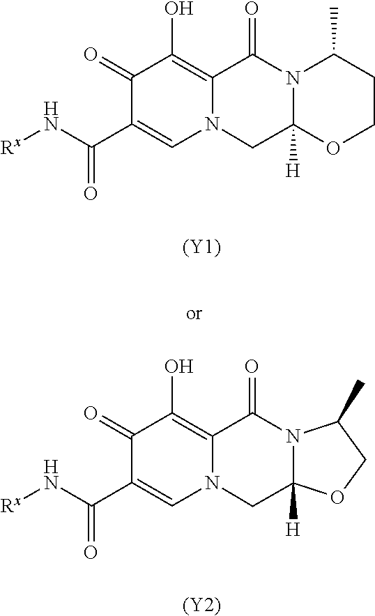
C1(=O)C(C(N[Rx])=O)=CN2C(=C1O)C(=O)N1C([H])(C2)OCCC1C.[(Y1)].C1(=O)C(C(N[Rx])=O)=CN2C(=C1O)C(=O)N1C([H])(C2)OCC1C.[(Y2)]
